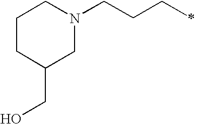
C1C(CO)CN(CCCC)CC1
